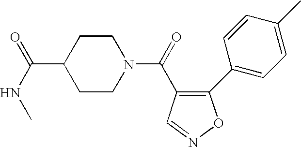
C1(C2=CC=C(C)C=C2)=C(C(=O)N2CCC(C(=O)NC)CC2)C=NO1
